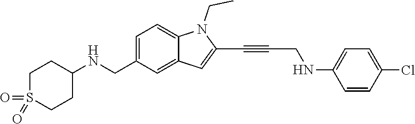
C1=C2C(=CC=C1CNC1CCS(=O)(=O)CC1)N(CC)C(C#CCNC1=CC=C(Cl)C=C1)=C2
